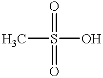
CS(O)(=O)=O
